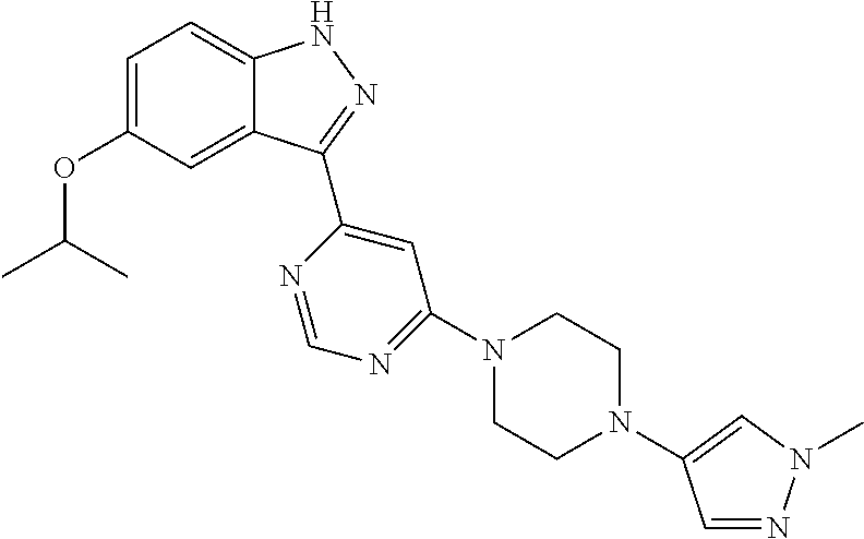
C1=C(OC(C)C)C=C2C(=C1)NN=C2C1=CC(N2CCN(C3=CN(C)N=C3)CC2)=NC=N1
